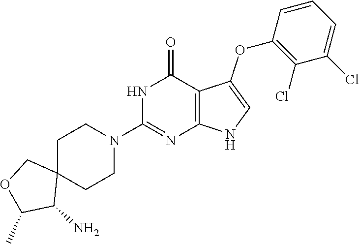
C12=C(NC=C1OC1=C(Cl)C(Cl)=CC=C1)N=C(N1CCC3(CC1)COC(C)C3N)NC2=O
